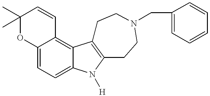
C12=CC=C3C(=C1C=CC(C)(C)O2)C1=C(N3[H])CCN(CC2=CC=CC=C2)CC1
